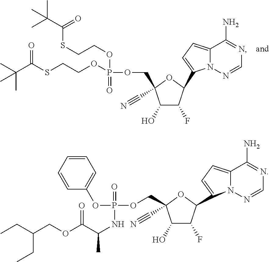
C12=CC=C(C3C(F)C(O)C(COP(=O)(OCCSC(C(C)(C)C)=O)OCCSC(C(C)(C)C)=O)(C#N)O3)N1N=CN=C2N.C12=CC=C(C3C(F)C(O)C(COP(OC4=CC=CC=C4)(=O)NC(C(OCC(CC)CC)=O)C)(C#N)O3)N1N=CN=C2N
